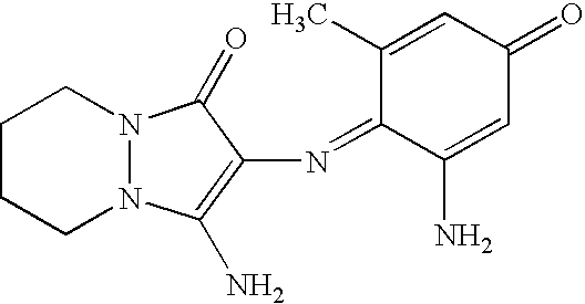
N(C1=C(N)N2N(C1=O)CCCC2)=C1C(N)=CC(=O)C=C1C
